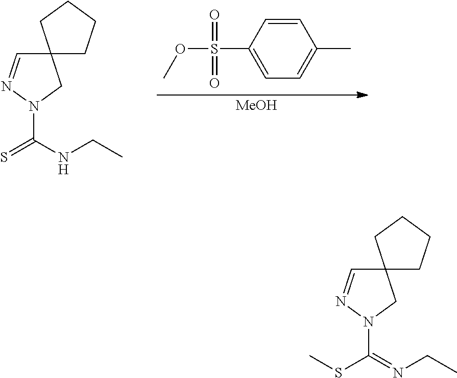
[MeOH].C1CCCC12C=NN(C(NCC)=S)C2.C1=CC(S(=O)(=O)OC)=CC=C1C.C1CCCC12C=NN(C(=NCC)SC)C2
